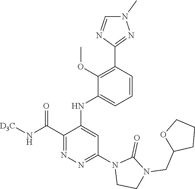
C1=CC(C2=NN(C)C=N2)=C(OC)C(NC2=CC(N3CCN(CC4CCCO4)C3=O)=NN=C2C(N[D3C])=O)=C1
